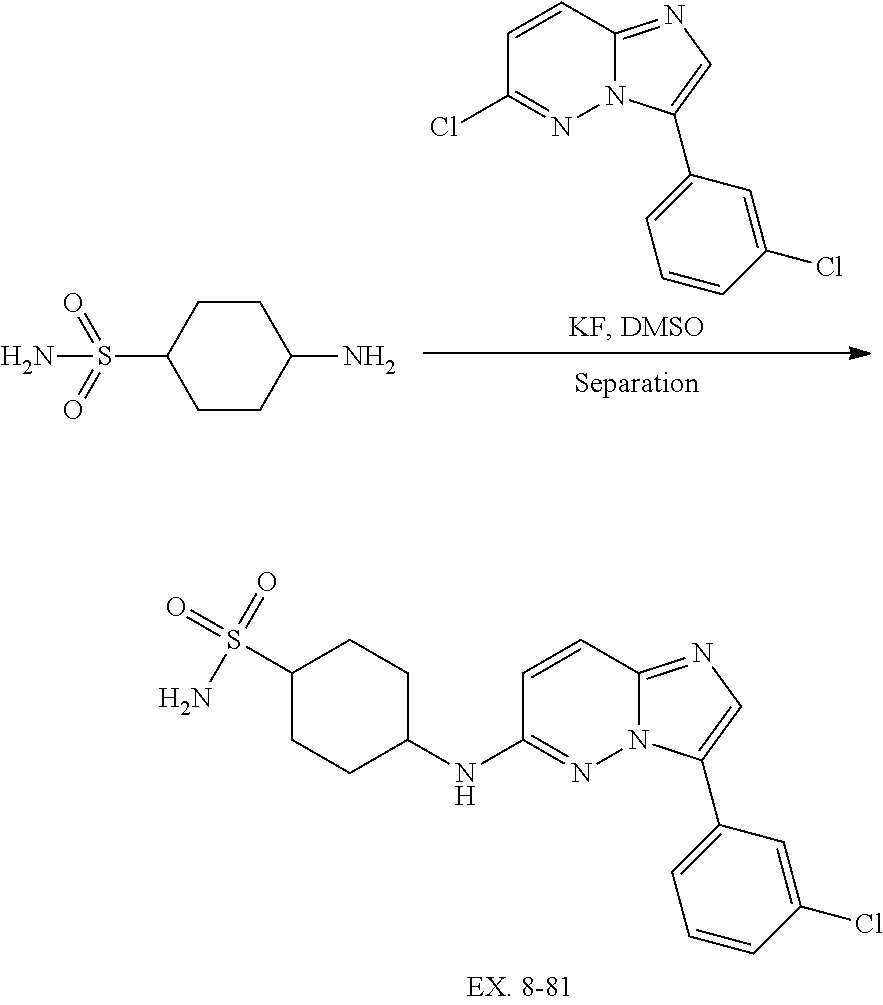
C1=CC(Cl)=NN2C1=NC=C2C1=CC=CC(Cl)=C1.C1CC(N)CCC1S(N)(=O)=O.C1(S(=O)(=O)N)CCC(NC2=NN3C(=NC=C3C3=CC=CC(Cl)=C3)C=C2)CC1
